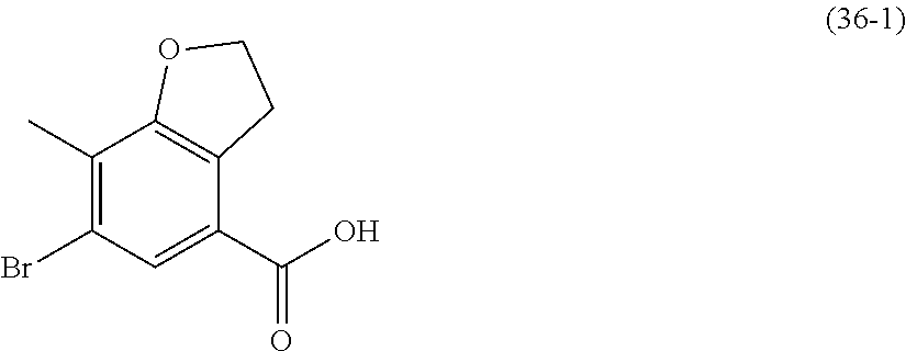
C1(C)=C(Br)C=C(C(O)=O)C2=C1OCC2
